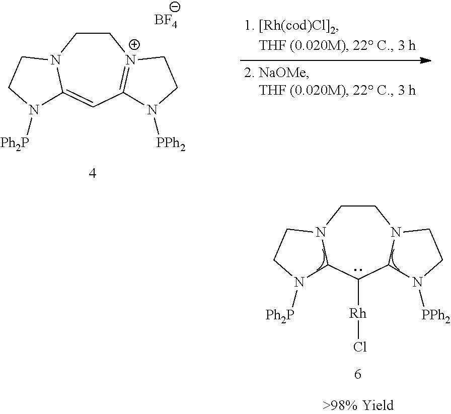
C1CN2C(=CC3=[N+]1CCN3[PPh2])N([Ph2P])CC2.[BF4].C1CN2C(C([Rh]Cl)C3N1CCN3[PPh2])N([Ph2P])CC2
